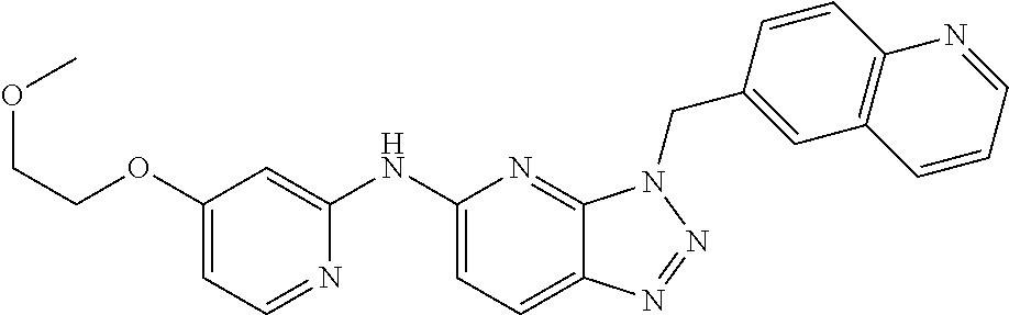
C1(NC2=CC(OCCOC)=CC=N2)=CC=C2C(=N1)N(CC1=CC3=C(C=C1)N=CC=C3)N=N2
